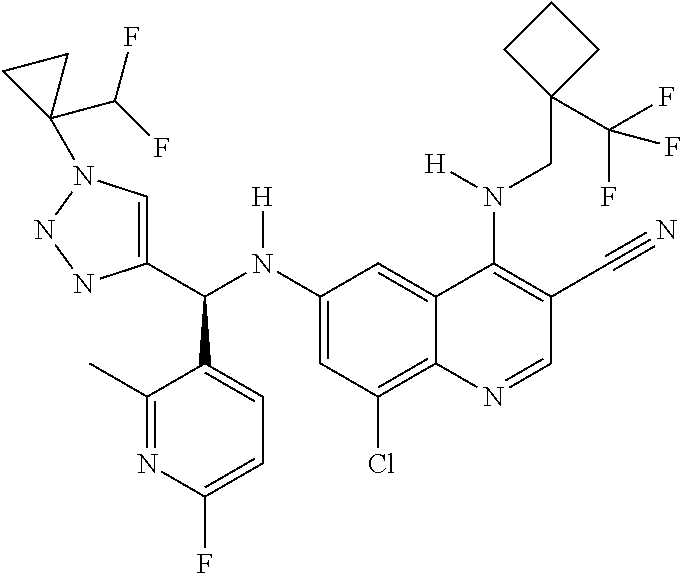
C1(N(C(C2=CN(C3(C(F)F)CC3)NN2)C2=CC=C(F)N=C2C)[H])=CC(Cl)=C2C(=C1)C(N(CC1(C(F)(F)F)CCC1)[H])=C(C#N)C=N2
